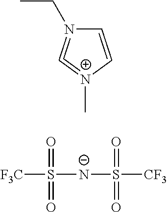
C1=C[N+](C)=C=N1CC.[F3C]S([N-]S([CF3])(=O)=O)(=O)=O
